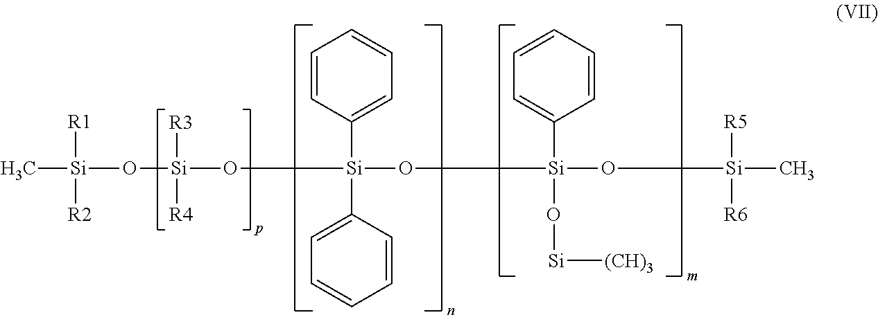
C[Si]([R1])([R2])O[Si](O[Si](C1=CC=CC=C1)(C1=CC=CC=C1)O[Si](O[Si][(CH)3])(O[Si]([R5])([R6])C)C1=CC=CC=C1)([R3])[R4]
